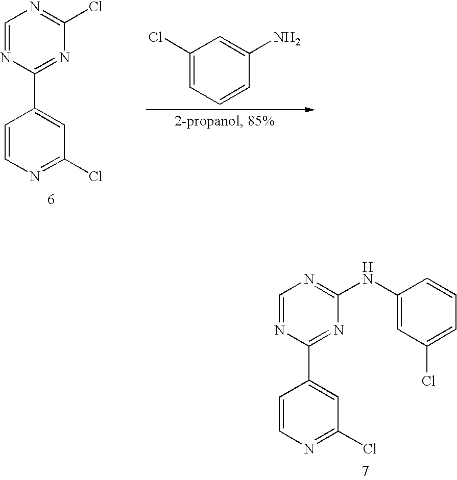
C1=CN=C(Cl)C=C1C1=NC(Cl)=NC=N1.C1(Cl)=CC=CC(N)=C1.C1=CN=C(Cl)C=C1C1=NC(NC2=CC(Cl)=CC=C2)=NC=N1
